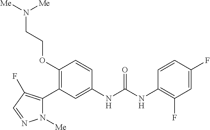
C1(OCCN([Me])[Me])=C(C2=C(F)C=NN2[Me])C=C(NC(NC2=C(F)C=C(F)C=C2)=O)C=C1
